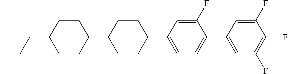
C1(C2CCC(C3=CC=C(C4=CC(F)=C(F)C(F)=C4)C(F)=C3)CC2)CCC(CCC)CC1
